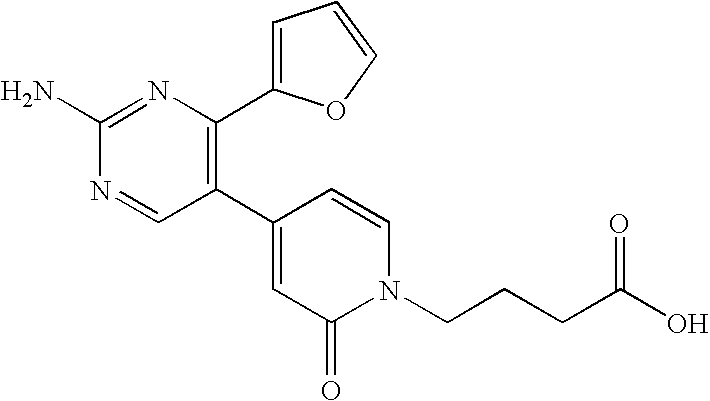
C1(C2=CC(=O)N(CCCC(O)=O)C=C2)=C(C2=CC=CO2)N=C(N)N=C1
